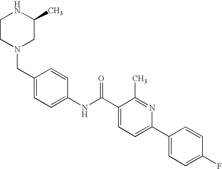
N1CCN(CC2=CC=C(NC(C3=CC=C(C4=CC=C(F)C=C4)N=C3C)=O)C=C2)CC1C
